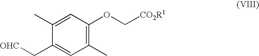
C1(C)=CC(OC[CO2R1])=C(C)C=C1C[OHC]
